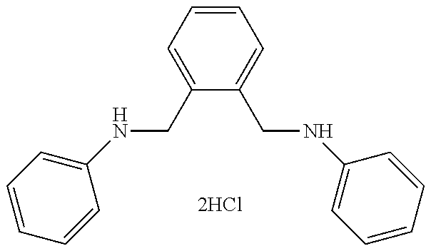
C1=CC=C(NCC2=CC=CC=C2CNC2=CC=CC=C2)C=C1
